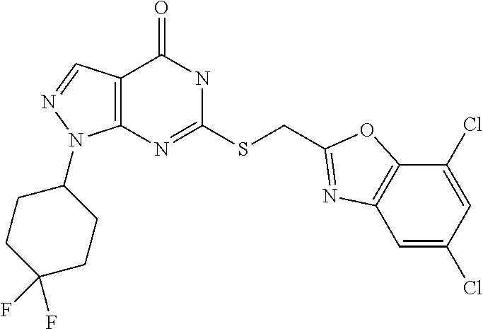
C12=C(N=C(SCC3=NC4=C(C(Cl)=CC(Cl)=C4)O3)NC1=O)N(C1CCC(F)(F)CC1)N=C2
